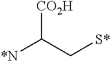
[*N]C(C[S*])[CO2H]
